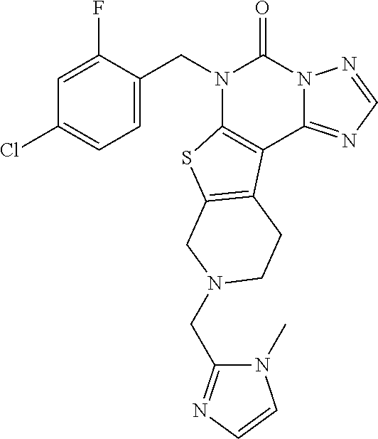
N1(C)C(CN2CC3=C(C4=C(N(CC5=CC=C(Cl)C=C5F)C(=O)N5C4=NC=N5)S3)CC2)=NC=C1
